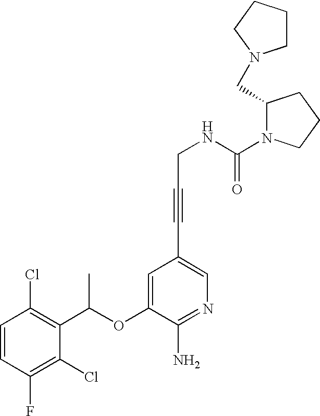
C1=CC(Cl)=C(C(OC2=CC(C#CCNC(=O)N3C(CN4CCCC4)CCC3)=CN=C2N)C)C(Cl)=C1F
